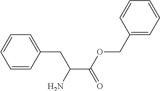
C1=CC(CC(N)C(=O)OCC2=CC=CC=C2)=CC=C1
